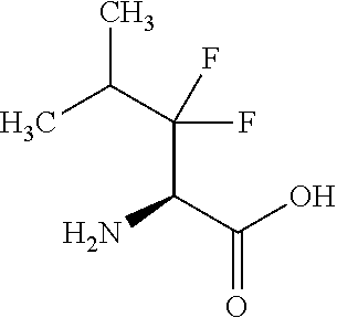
CC(C(C(C(O)=O)N)(F)F)C
